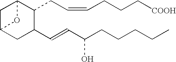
C1C2CC(C=CC(CCCCC)O)C(CC=CCCC[COOH])C1O2
